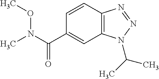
CON(C(C1=CC2=C(C=C1)N=NN2C(C)C)=O)C
